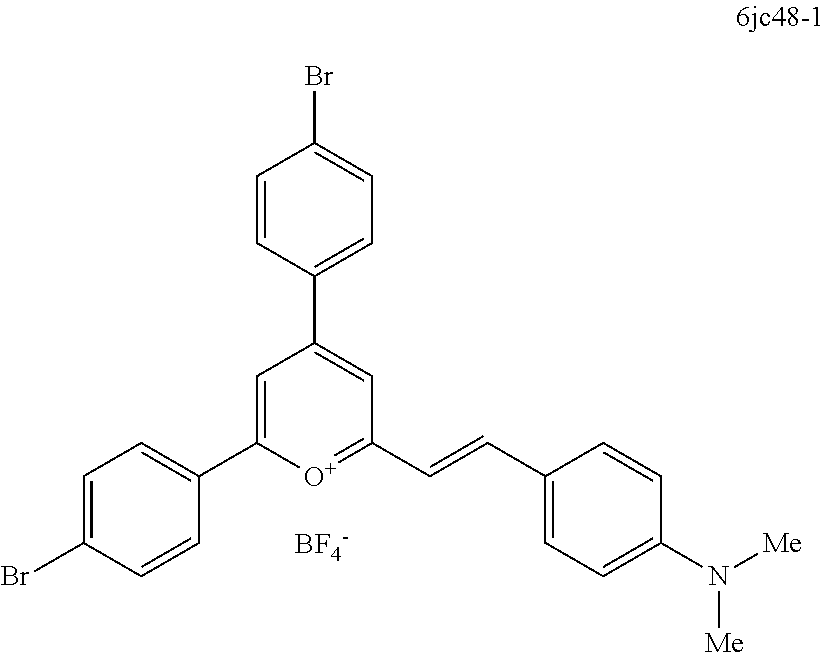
[BF4-].C1=CC(C2=CC(C=CC3=CC=C(N([Me])[Me])C=C3)=[O+]C(C3=CC=C(Br)C=C3)=C2)=CC=C1Br
